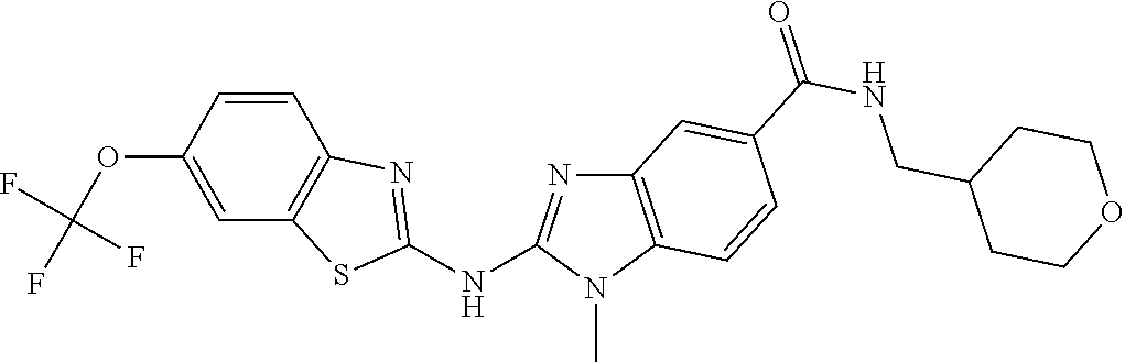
O(C1=CC2=C(C=C1)N=C(NC1=NC3=C(N1C)C=CC(C(NCC1CCOCC1)=O)=C3)S2)C(F)(F)F
